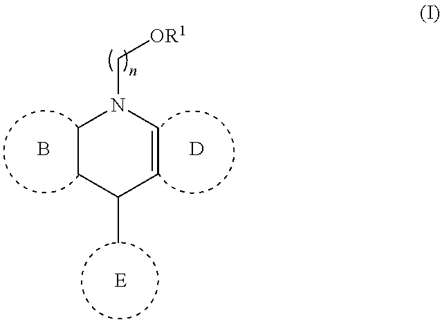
C([OR1])N1CCC(C)C=C1.B.[D]
